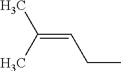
C(=CCC)(C)C
